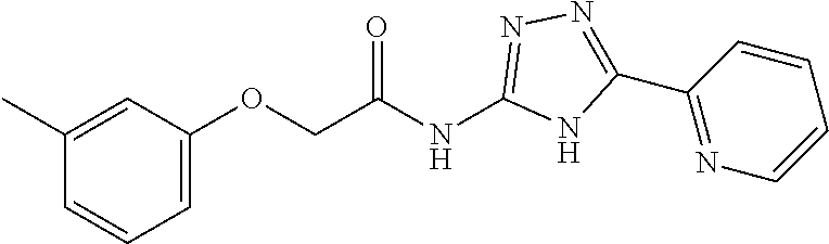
C1(OCC(NC2=NN=C(C3=NC=CC=C3)N2)=O)=CC=CC(C)=C1
